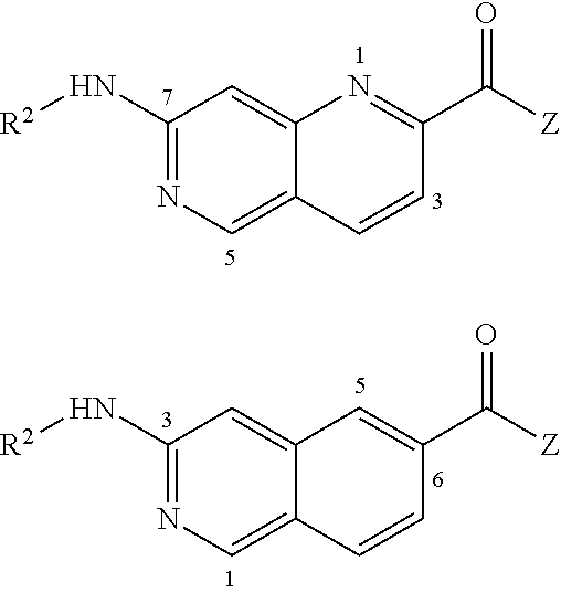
C1(N[R2])=NC=C2C(=C1)N=C(C([Z])=O)C=C2.C1(N[R2])=NC=C2C(=C1)C=C(C([Z])=O)C=C2
